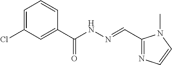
C1=C(Cl)C=C(C(NN=CC2=NC=CN2C)=O)C=C1
